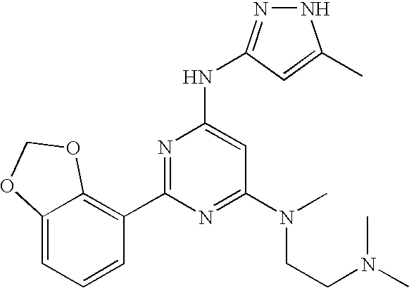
N1N=C(NC2=CC(N(CCN(C)C)C)=NC(C3=C4C(=CC=C3)OCO4)=N2)C=C1C
